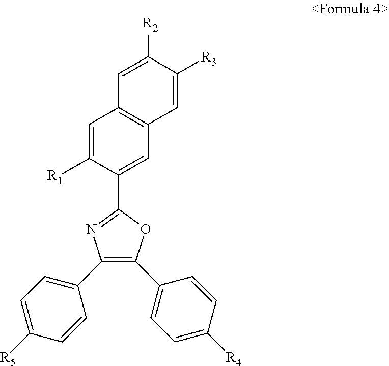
C1=C([R2])C([R3])=CC2=C1C=C([R1])C(C1=NC(C3=CC=C([R5])C=C3)=C(C3=CC=C([R4])C=C3)O1)=C2
